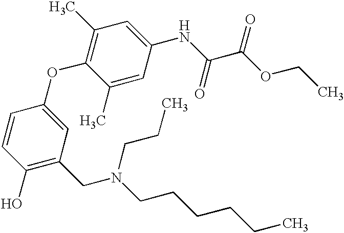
C1=CC(O)=C(CN(CCCCCC)CCC)C=C1OC1=C(C)C=C(NC(C(OCC)=O)=O)C=C1C
